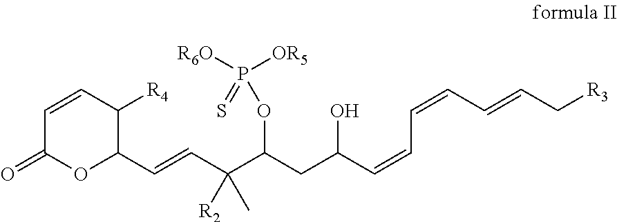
C1=CC([R4])C(C=CC(C(CC(C=CC=CC=CC[R3])O)OP([R6O])([OR5])=S)([R2])C)OC1=O
